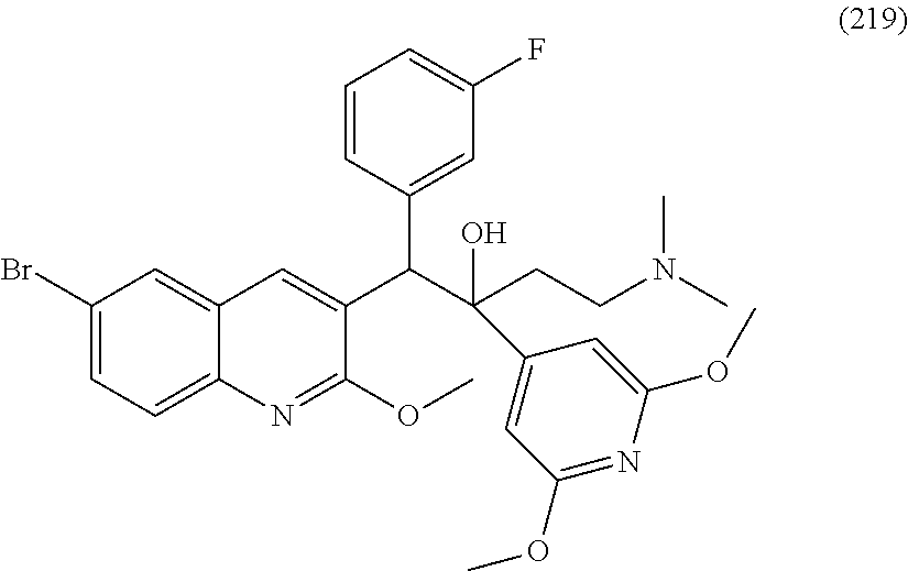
C1(Br)=CC=C2C(=C1)C=C(C(C(CCN(C)C)(O)C1=CC(OC)=NC(OC)=C1)C1=CC(F)=CC=C1)C(OC)=N2
